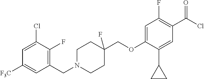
C(OC1=CC(F)=C(C(=O)Cl)C=C1C1CC1)C1(F)CCN(CC2=C(F)C(Cl)=CC([F3C])=C2)CC1
